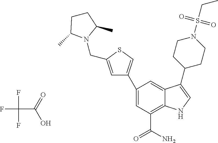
FC(F)(C(=O)O)F.C1=C(C2=CSC(CN3C(C)CCC3C)=C2)C=C2C(=C1C(N)=O)NC=C2C1CCN(S(CC)(=O)=O)CC1
